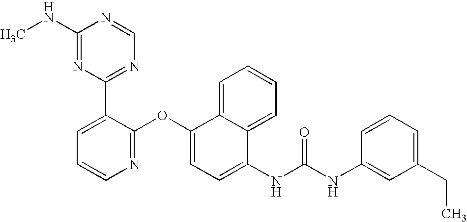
C1(NC)=NC(C2=CC=CN=C2OC2=CC=C(NC(NC3=CC(CC)=CC=C3)=O)C3=CC=CC=C23)=NC=N1
